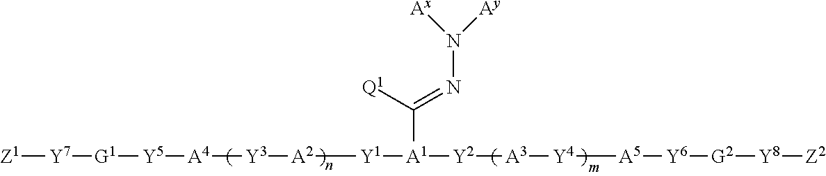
[Z1][Y7][G1][Y5][A4][Y3][A2][Y1][A1]([Y2][A3][Y4][A5][Y6][G2][Y8][Z2])C([Q1])=NN([Ax])[Ay]
